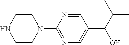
C1=NC(N2CCNCC2)=NC=C1C(C(C)C)O
